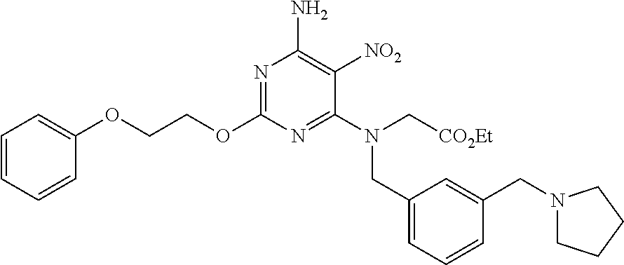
N1=C(OCCOC2=CC=CC=C2)N=C(N(C[CO2Et])CC2=CC=CC(CN3CCCC3)=C2)C([NO2])=C1N
